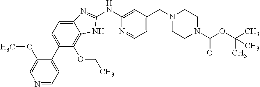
C12=CC=C(C3=CC=NC=C3OC)C(OCC)=C1NC(NC1=CC(CN3CCN(C(OC(C)(C)C)=O)CC3)=CC=N1)=N2
